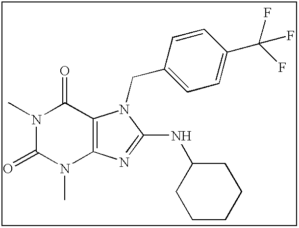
N1(C)C(=O)N(C)C2=C(C1=O)N(CC1=CC=C(C(F)(F)F)C=C1)C(NC1CCCCC1)=N2
